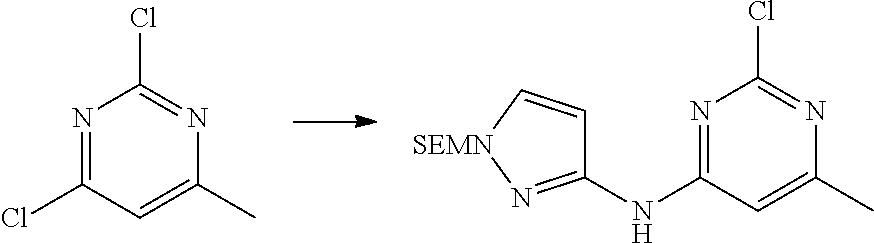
C1(NC2=NC(Cl)=NC(C)=C2)=N[SEMN]C=C1.N1=C(Cl)C=C(C)N=C1Cl
